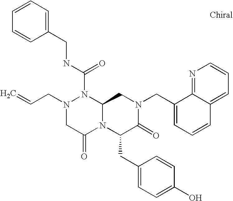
N(C(N1N(CC=C)CC(=O)N2C1CN(CC1=CC=CC3=CC=CN=C13)C(=O)C2CC1=CC=C(O)C=C1)=O)CC1=CC=CC=C1
